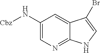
C1(N[Cbz])=CN=C2C(=C1)C(Br)=CN2
